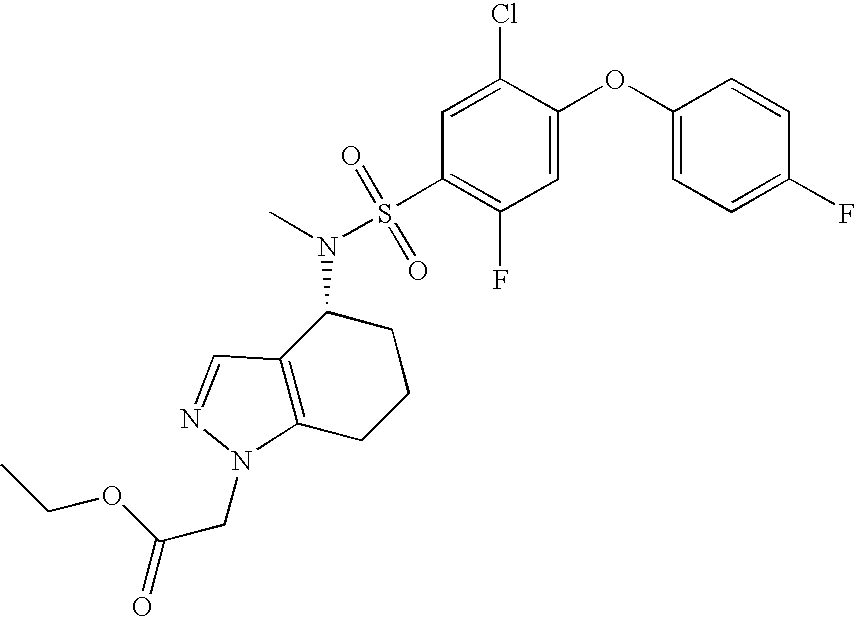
C1(OC2=CC(F)=C(S(N(C)C3C4=C(CCC3)N(CC(=O)OCC)N=C4)(=O)=O)C=C2Cl)=CC=C(F)C=C1
